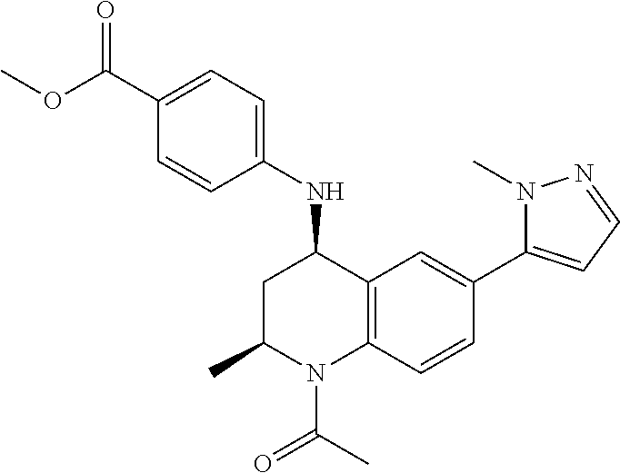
C1(NC2CC(C)N(C(C)=O)C3=C2C=C(C2=CC=NN2C)C=C3)=CC=C(C(OC)=O)C=C1
